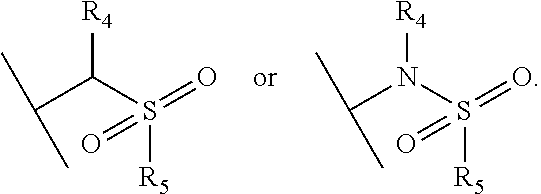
[R4]N(S(=O)([R5])=O)C(C)C.[R4]C(S(=O)([R5])=O)C(C)C
